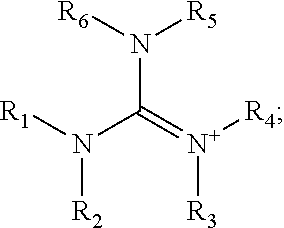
[R6]N([R5])C(=[N+]([R4])[R3])N([R1])[R2]
